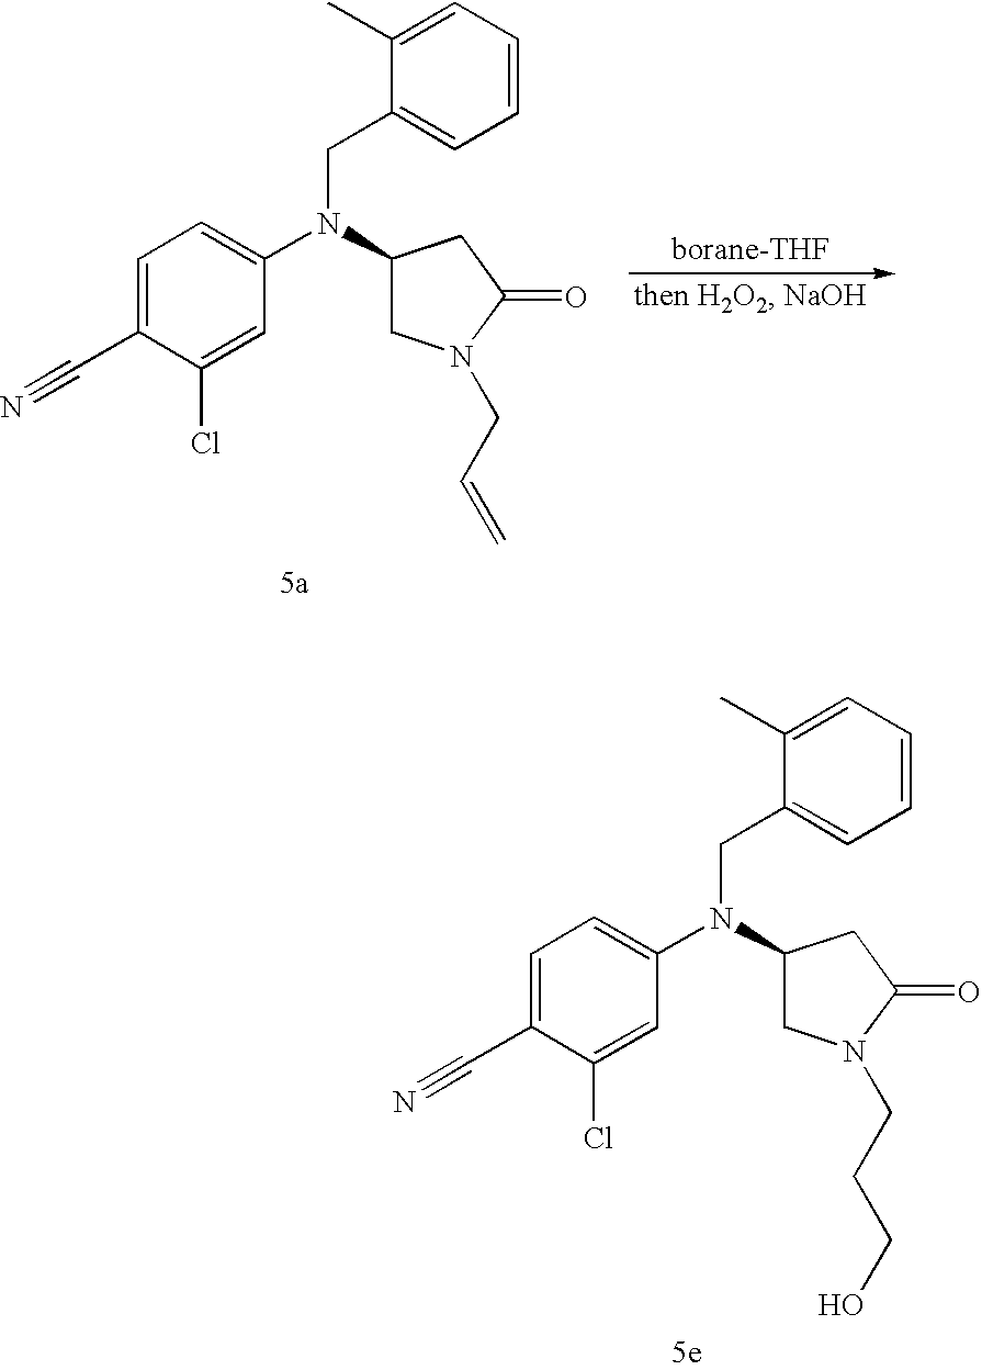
C1=C(C#N)C(Cl)=CC(N(C2CN(CCCO)C(=O)C2)CC2=CC=CC=C2C)=C1.C1=C(C#N)C(Cl)=CC(N(C2CN(CC=C)C(=O)C2)CC2=CC=CC=C2C)=C1
